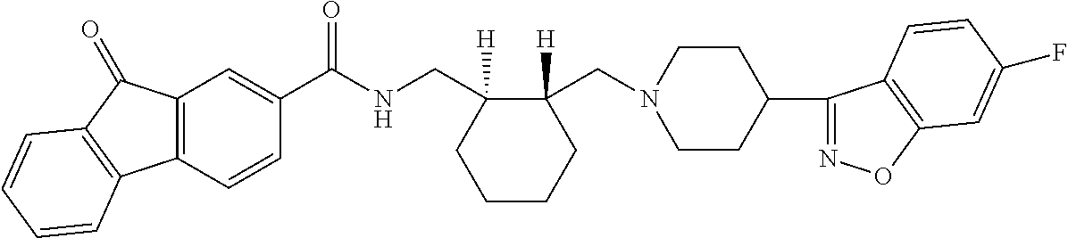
C12=C(C=CC(C(NCC3([H])C(CN4CCC(C5=NOC6=C5C=CC(F)=C6)CC4)([H])CCCC3)=O)=C1)C1=C(C2=O)C=CC=C1
